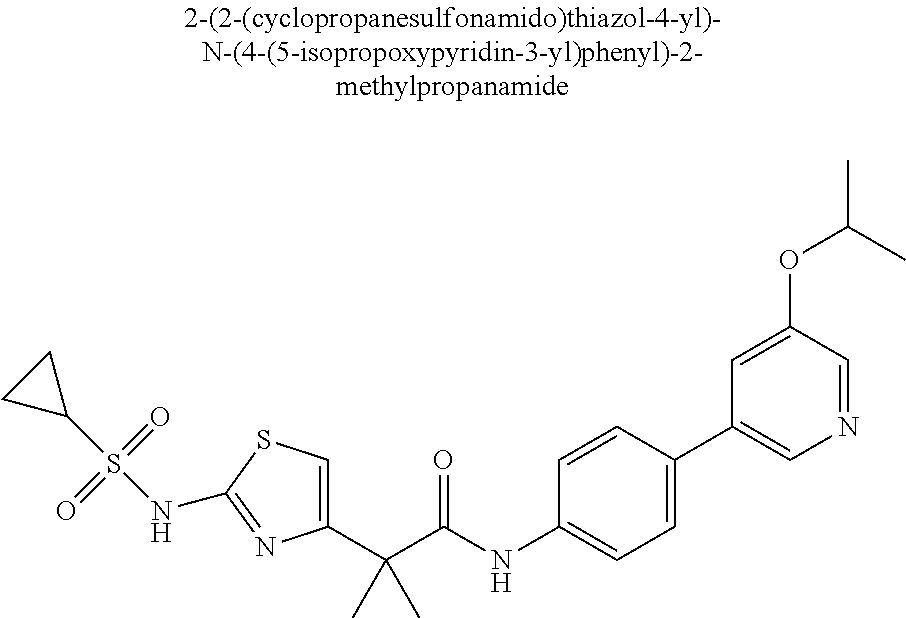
C1(C(C(NC2=CC=C(C3=CN=CC(OC(C)C)=C3)C=C2)=O)(C)C)=CSC(NS(C2CC2)(=O)=O)=N1
